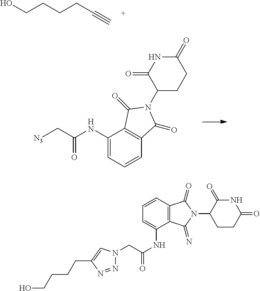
C(CCCC#C)O.C1(NC(C[N3])=O)=CC=CC2=C1C(=O)N(C1CCC(=O)NC1=O)C2=O.C12=C(C=CC=C1NC(=O)CN1N=NC(CCCCO)=C1)C(=O)N(C1CCC(=O)NC1=O)C2=N
